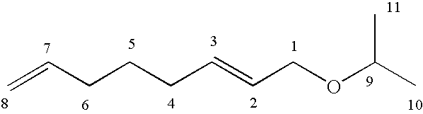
C=CCCCC=CCOC(C)C
